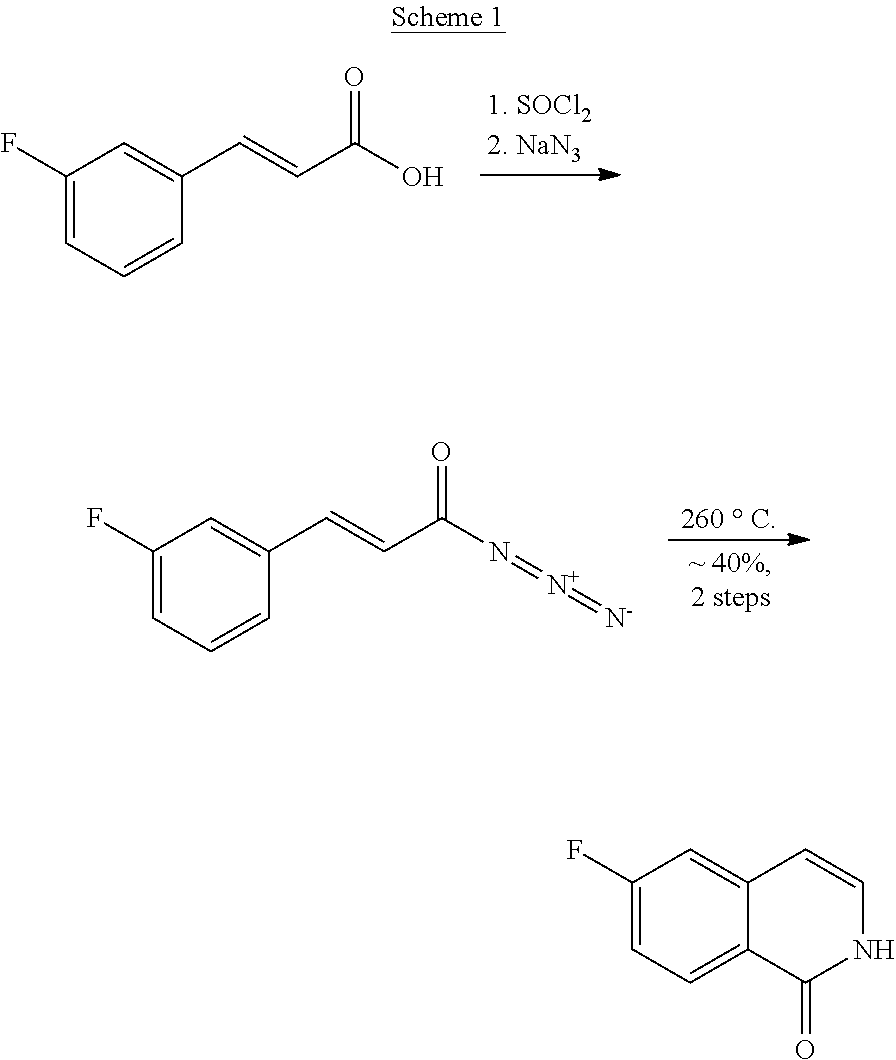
C1(F)=CC=CC(C=CC(O)=O)=C1.C1(F)=CC=CC(C=CC(N=[N+]=[N-])=O)=C1.C1(F)=CC=C2C(=C1)C=CNC2=O
